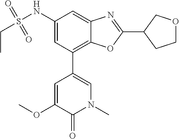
N1(C)C=C(C2=C3C(=CC(NS(CC)(=O)=O)=C2)N=C(C2CCOC2)O3)C=C(OC)C1=O
